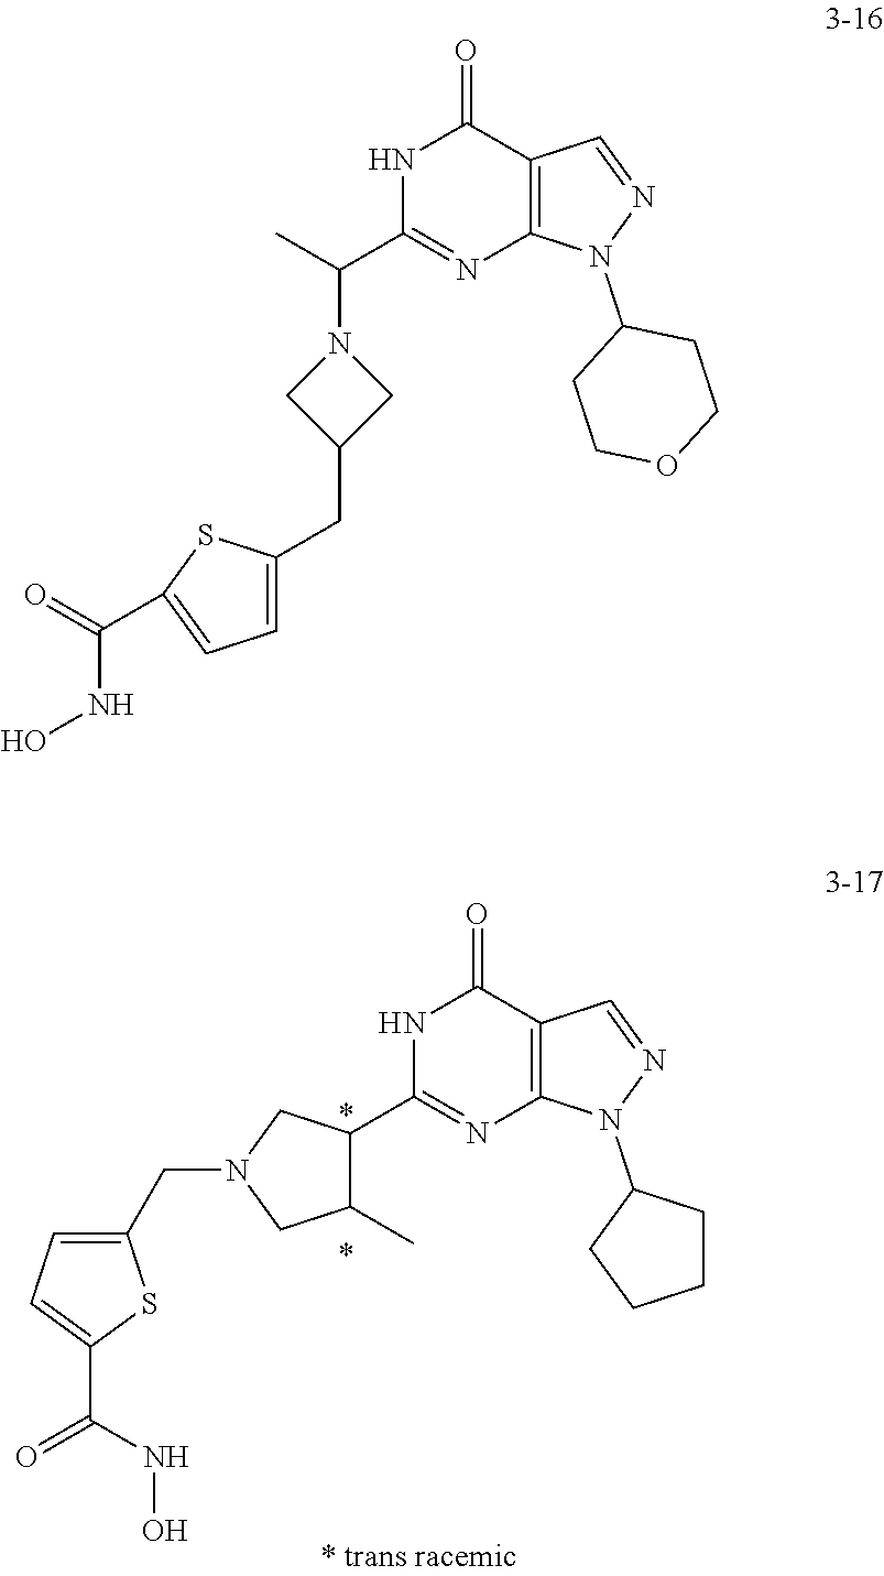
C1(C2=NC3=C(C(=O)N2)C=NN3C2CCCC2)C(C)CN(CC2=CC=C(C(=O)NO)S2)C1.C1=C(CC2CN(C(C3=NC4=C(C(=O)N3)C=NN4C3CCOCC3)C)C2)SC(C(=O)NO)=C1
